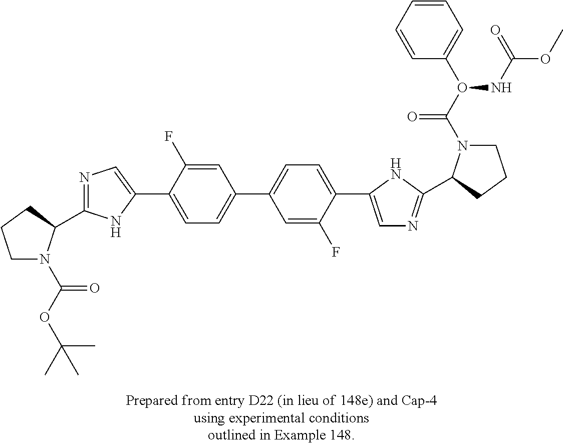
C1N(C(OC(C)(C)C)=O)C(C2=NC=C(C3=CC=C(C4=CC=C(C5=CN=C(C6N(C(O(C7=CC=CC=C7)NC(OC)=O)=O)CCC6)N5)C(F)=C4)C=C3F)N2)CC1
